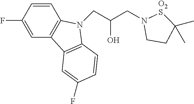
C1=CC(F)=CC2=C1N(CC(CN1CCC(C)(C)[O2S]1)O)C1=C2C=C(F)C=C1
